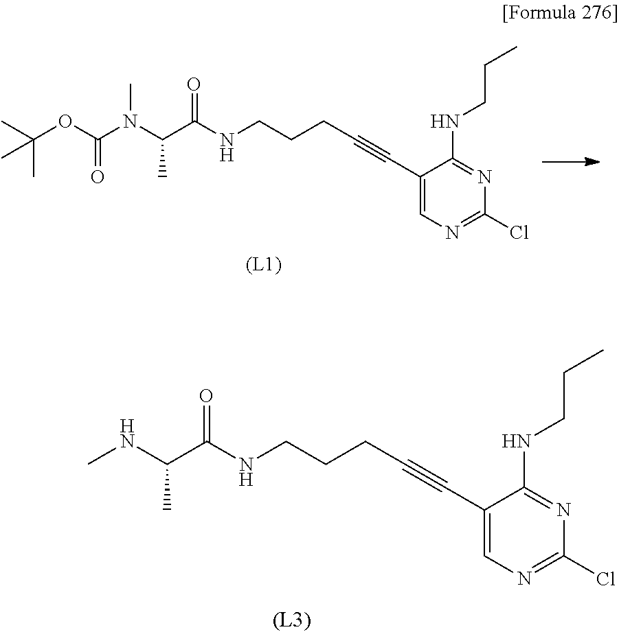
CNC(C)C(NCCCC#CC1=CN=C(Cl)N=C1NCCC)=O.C(C)(OC(=O)N(C(C)C(NCCCC#CC1=CN=C(Cl)N=C1NCCC)=O)C)(C)C
